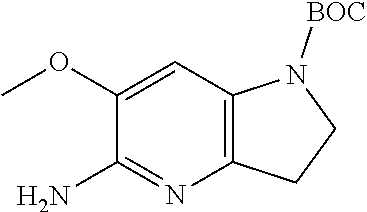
N1([BOC])C2=C(CC1)N=C(N)C(OC)=C2
